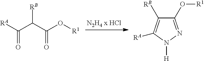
[RA]C(C(C(O[R1])=O)[RB])=O.C1([RB])=C([RA])N([H])N=C1O[R1]
